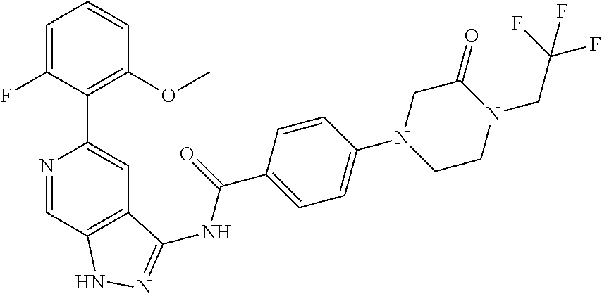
N1=CC2=C(C=C1C1=C(OC)C=CC=C1F)C(NC(C1=CC=C(N3CCN(CC(F)(F)F)C(=O)C3)C=C1)=O)=NN2
